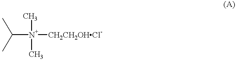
C([N+]([CH2CH2OHCl-])(C)C)(C)C
